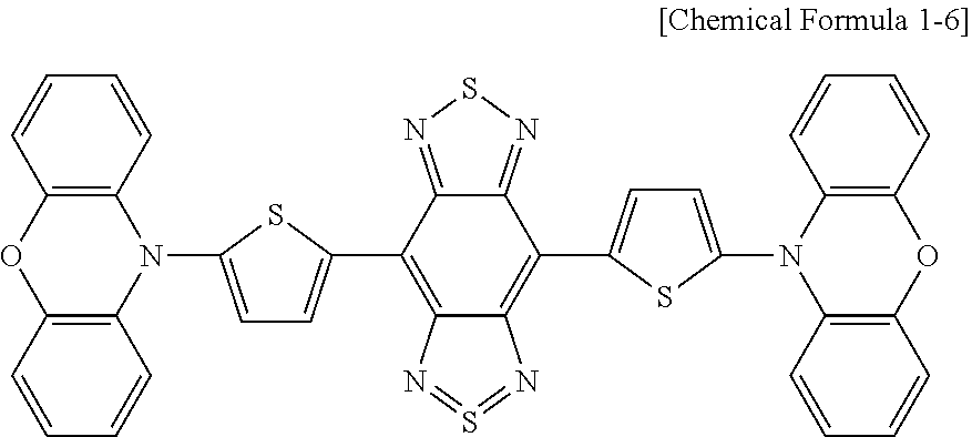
C1=C(N2C3=C(OC4=C2C=CC=C4)C=CC=C3)SC(C2=C3C(=C(C4=CC=C(N5C6=C(OC7=C5C=CC=C7)C=CC=C6)S4)C4=NSN=C24)N=S=N3)=C1
